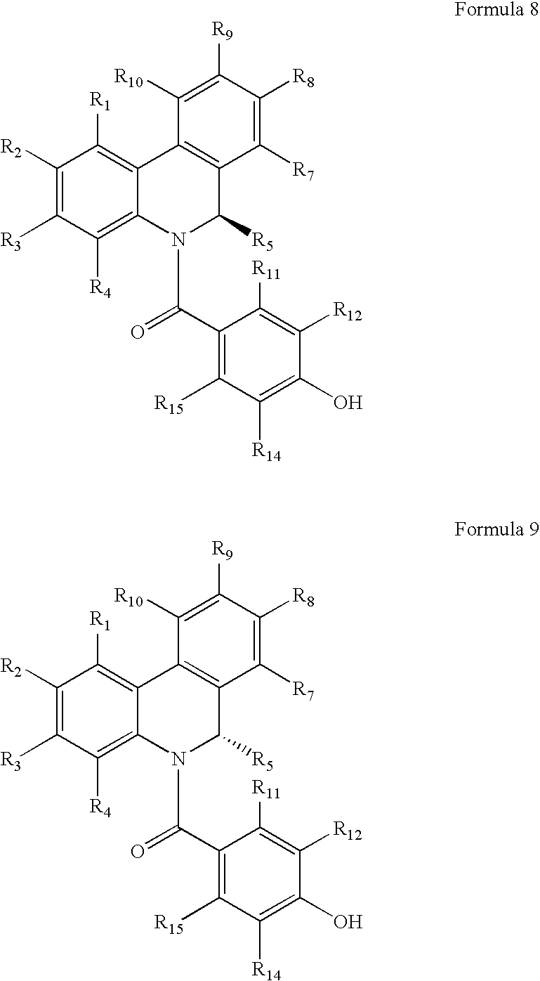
C1([R2])=C([R3])C([R4])=C2C(=C1[R1])C1=C(C([R5])N2C(C2=C([R15])C([R14])=C(O)C([R12])=C2[R11])=O)C([R7])=C([R8])C([R9])=C1[R10].C1([R2])=C([R3])C([R4])=C2C(=C1[R1])C1=C(C([R5])N2C(C2=C([R15])C([R14])=C(O)C([R12])=C2[R11])=O)C([R7])=C([R8])C([R9])=C1[R10]
